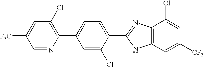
C1=NC(C2=CC=C(C3=NC4=C(N3)C=C([CF3])C=C4Cl)C(Cl)=C2)=C(Cl)C=C1[F3C]
